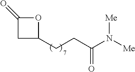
C(CC1OC(=O)C1)C(N([Me])[Me])=O
